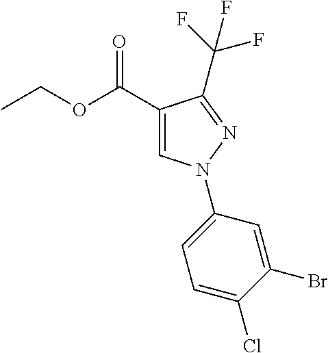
C(F)(F)(F)C1=NN(C2=CC=C(Cl)C(Br)=C2)C=C1C(OCC)=O
